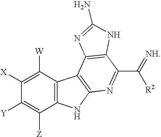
C1([W])=C([X])C([Y])=C([Z])C2=C1C1=C(N2)N=C(C(=[NH])[R2])C2=C1N=C(N)N2
